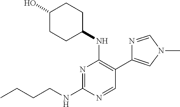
N1=C(NCCCC)N=CC(C2=CN(C)C=N2)=C1NC1CCC(O)CC1
